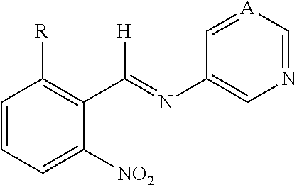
C1=CC=C([NO2])C(C(=NC2=CN=C[A]=C2)[H])=C1[R]
